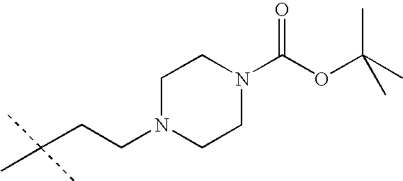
C1N(CCC(C)(C)C)CCN(C(OC(C)(C)C)=O)C1
